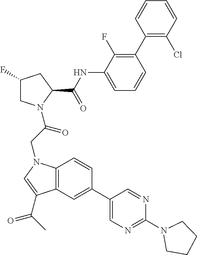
C1(F)CN(C(CN2C3=C(C=C(C4=CN=C(N5CCCC5)N=C4)C=C3)C(C(C)=O)=C2)=O)C(C(NC2=CC=CC(C3=C(Cl)C=CC=C3)=C2F)=O)C1
